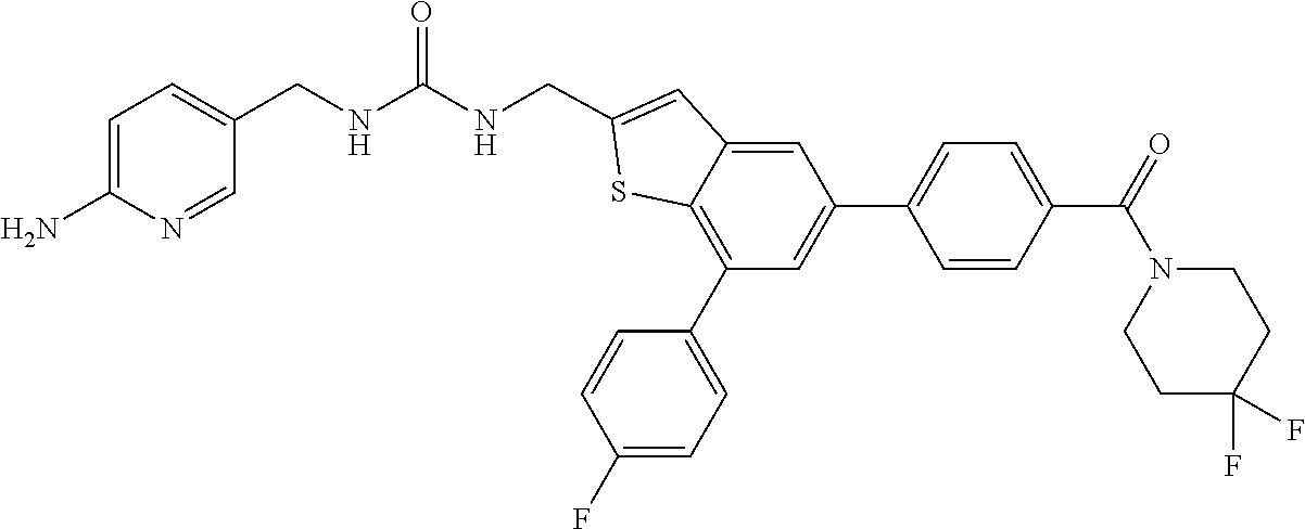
C1=C(N)N=CC(CNC(NCC2=CC3=CC(C4=CC=C(C(=O)N5CCC(F)(F)CC5)C=C4)=CC(C4=CC=C(F)C=C4)=C3S2)=O)=C1
